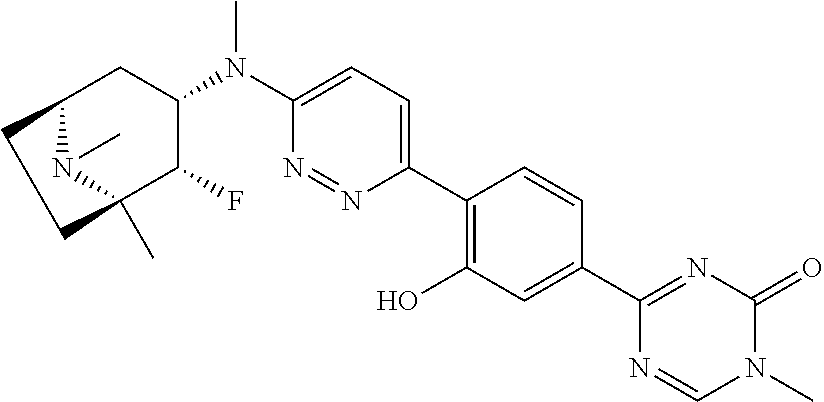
C1(N(C2=CC=C(C3=C(O)C=C(C4=NC(=O)N(C)C=N4)C=C3)N=N2)C)CC2CCC(C)(C1F)N2C
